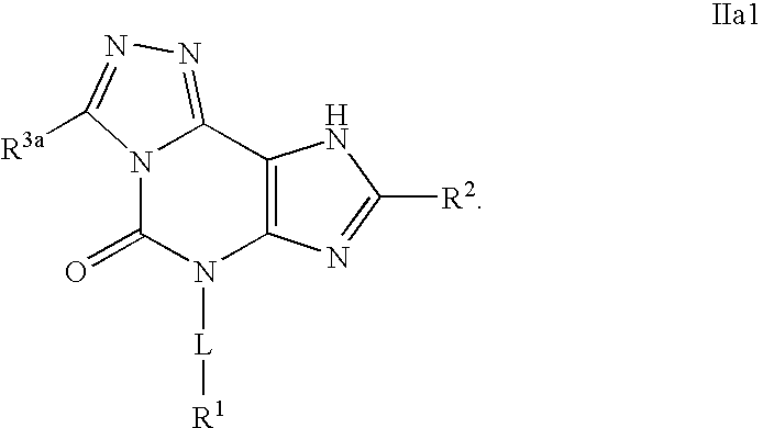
N12C(=O)N([L][R1])C3=C(C1=NN=C2[R3a])NC([R2])=N3
